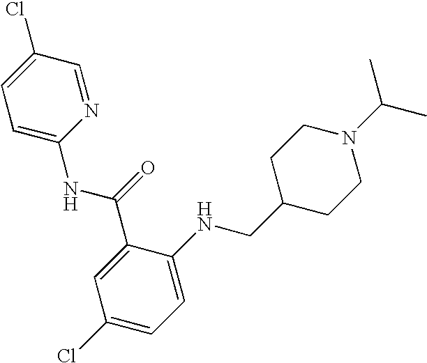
C1(Cl)=CC=C(NC(=O)C2=CC(Cl)=CC=C2NCC2CCN(C(C)C)CC2)N=C1
